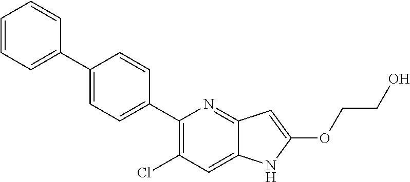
C1(C2=CC=C(C3=CC=CC=C3)C=C2)=C(Cl)C=C2C(=N1)C=C(OCCO)N2
